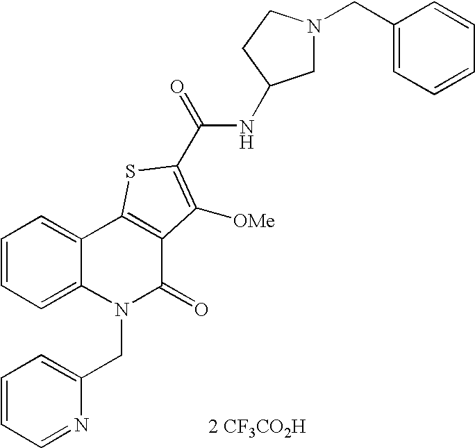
[2 CF3CO2H].N1(CC2=CC=CC=C2)CC(NC(=O)C2=C([OMe])C3=C(C4=CC=CC=C4N(CC4=CC=CC=N4)C3=O)S2)CC1
